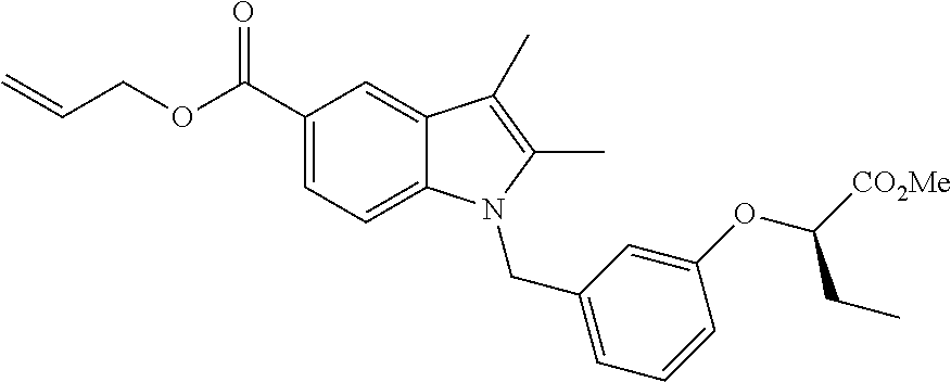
C(COC(C1=CC=C2C(=C1)C(C)=C(C)N2CC1=CC=CC(OC([CO2Me])CC)=C1)=O)=C
